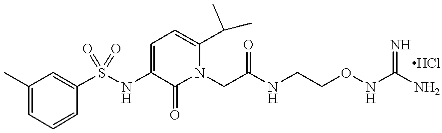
C1(C)=CC=CC(S(NC2=CC=C(C(C)C)N(CC(NCCONC(N)=N)=O)C2=O)(=O)=O)=C1
